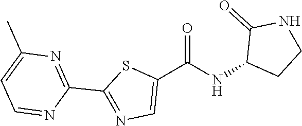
C1(C(NC2CCNC2=O)=O)=CN=C(C2=NC(C)=CC=N2)S1
